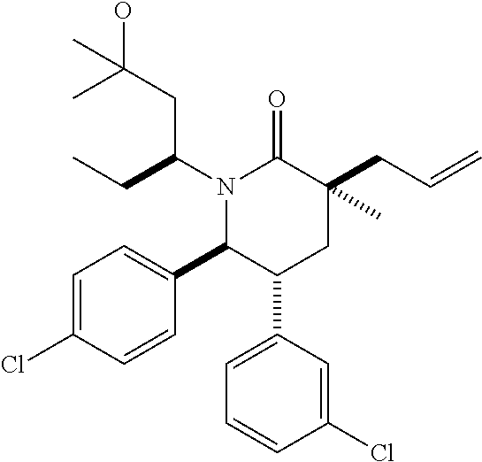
C1=C(Cl)C=CC(C2C(C3=CC=CC(Cl)=C3)CC(CC=C)(C)C(=O)N2C(CC)CC(O)(C)C)=C1
